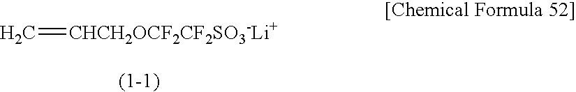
C=[CHCH2OCF2CF2SO3-Li+]
